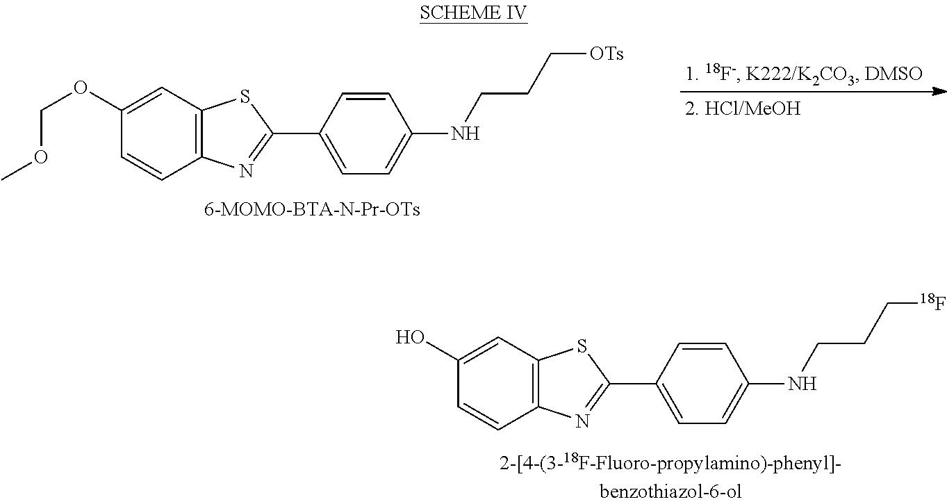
C1(OCOC)=CC2=C(C=C1)N=C(C1=CC=C(NCCC[OTs])C=C1)S2.C1(O)=CC2=C(C=C1)N=C(C1=CC=C(NCCC[18F])C=C1)S2
